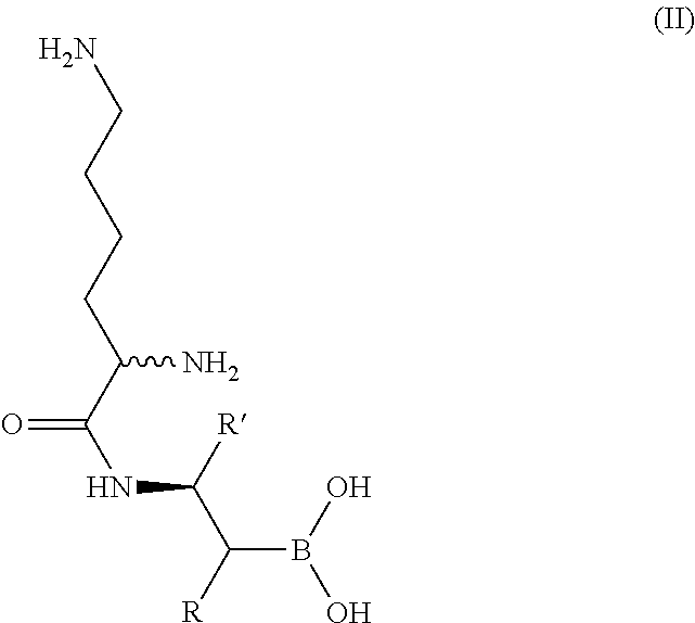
OB(O)C([R])C([R])NC(=O)C(CCCCN)N
